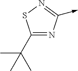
C1(C(C)(C)C)=NC(->C)=NS1
